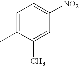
C1=C(C)C(C)=CC([NO2])=C1
